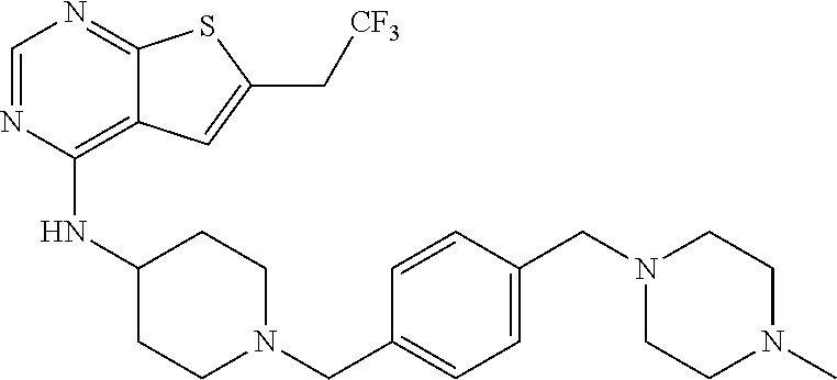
C1=NC(NC2CCN(CC3=CC=C(CN4CCN(C)CC4)C=C3)CC2)=C2C(=N1)SC(C[CF3])=C2
